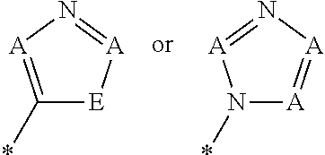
C1(*)=[A]N=[A][E]1.N1(*)[A]=[A]N=[A]1
